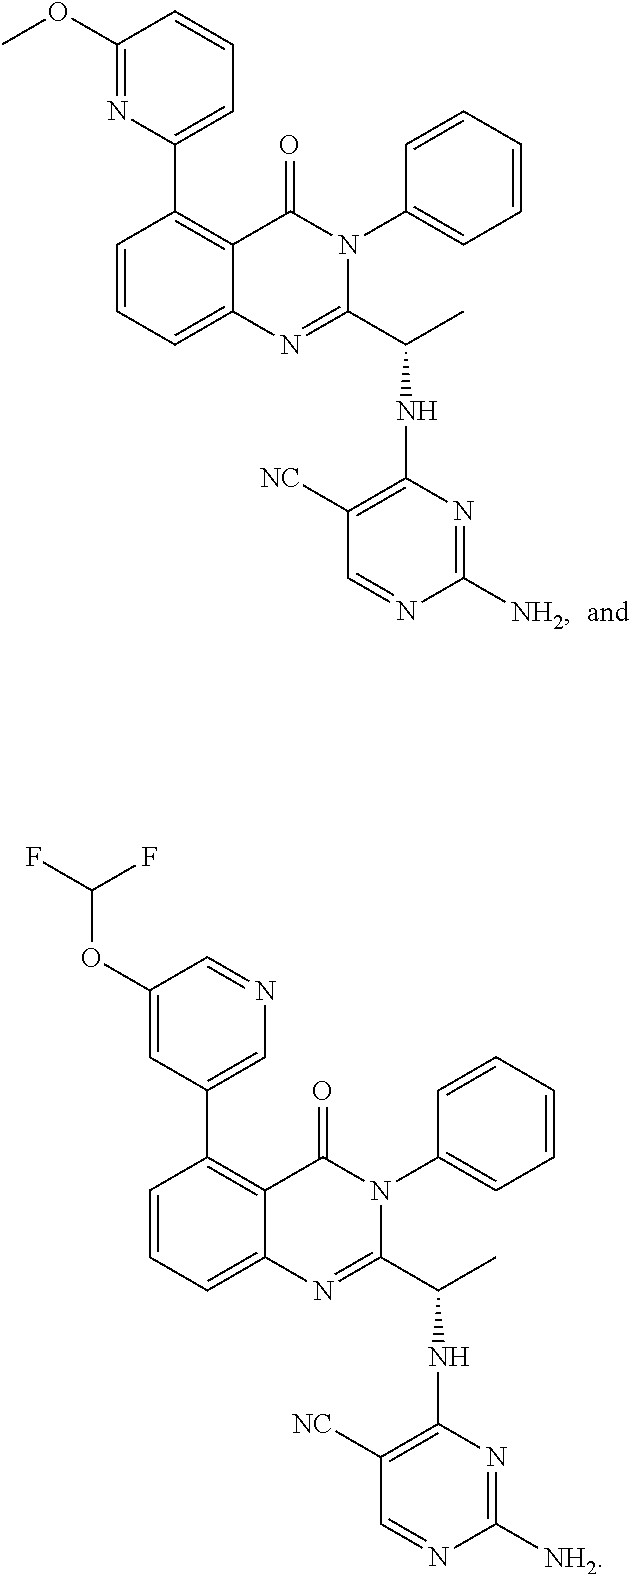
C1(OC)=NC(C2=C3C(=CC=C2)N=C(C(C)NC2=C([NC])C=NC([NH2])=N2)N(C2=CC=CC=C2)C3=O)=CC=C1.C1(OC(F)F)=CC(C2=C3C(=CC=C2)N=C(C(C)NC2=C([NC])C=NC([NH2])=N2)N(C2=CC=CC=C2)C3=O)=CN=C1
